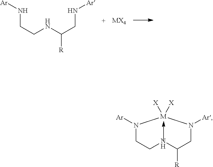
N1([Ar])CC[NH]C([R])CN([Ar])[M]1([X])[X].N(CCNC(CN[Ar])[R])[Ar].[MX4]
